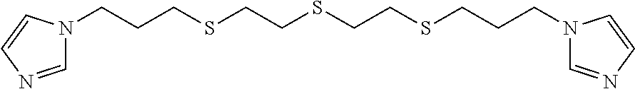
C1=NC=CN1CCCSCCSCCSCCCN1C=NC=C1
